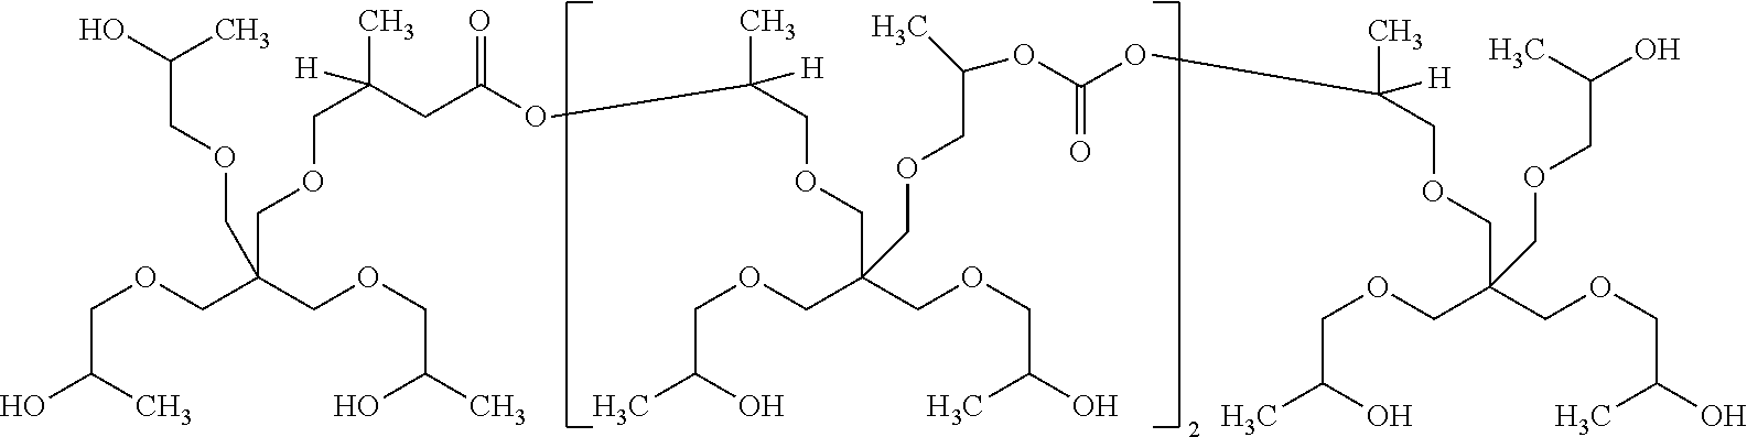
C(OCC(C)O)C(COCC(O)C)(COCC(O)C)COCC(C)([H])CC(OC(COCC(COCC(O)C)(COCC(C)O)COCC(C)OC(OC(COCC(COCC(O)C)(COCC(C)O)COCC(O)C)(C)[H])=O)(C)[H])=O
